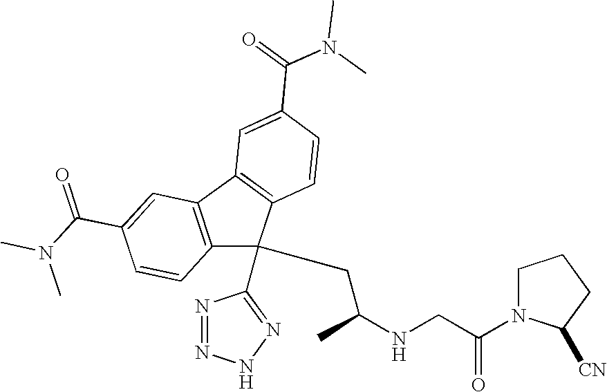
N1=NNN=C1C1(CC(NCC(=O)N2CCCC2[CN])C)C2=C(C3=C1C=CC(C(=O)N(C)C)=C3)C=C(C(N(C)C)=O)C=C2
